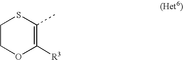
C1COC([R3])=C(C)S1
